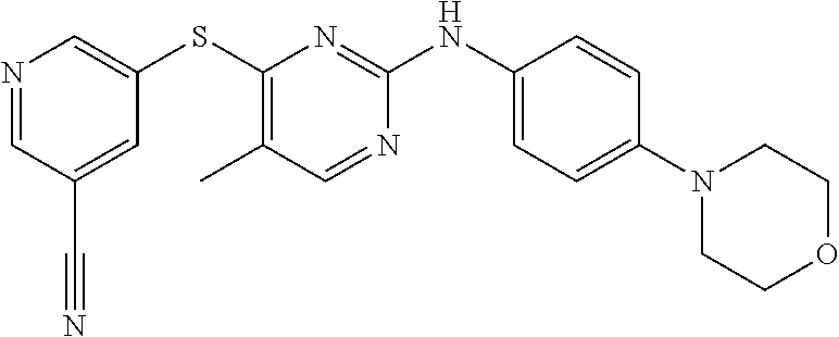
N1=CC(C#N)=CC(SC2=C(C)C=NC(NC3=CC=C(N4CCOCC4)C=C3)=N2)=C1
